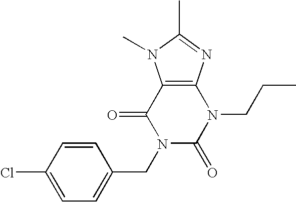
C12=C(N=C(C)N1C)N(CCC)C(=O)N(CC1=CC=C(Cl)C=C1)C2=O
